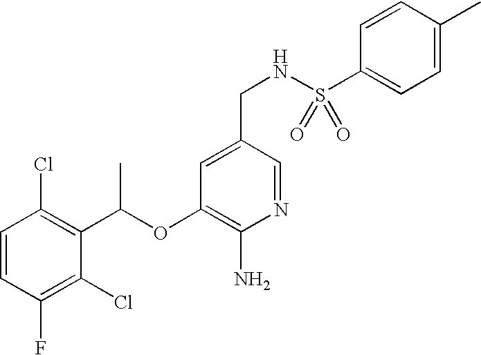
C1=CC(Cl)=C(C(OC2=C(N)N=CC(CNS(C3=CC=C(C)C=C3)(=O)=O)=C2)C)C(Cl)=C1F
